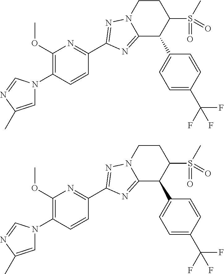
C1=C(C)N=CN1C1=C(OC)N=C(C2=NN3CCC(S(=O)(=O)C)C(C4=CC=C(C(F)(F)F)C=C4)C3=N2)C=C1.C1=C(C)N=CN1C1=C(OC)N=C(C2=NN3CCC(S(=O)(=O)C)C(C4=CC=C(C(F)(F)F)C=C4)C3=N2)C=C1
